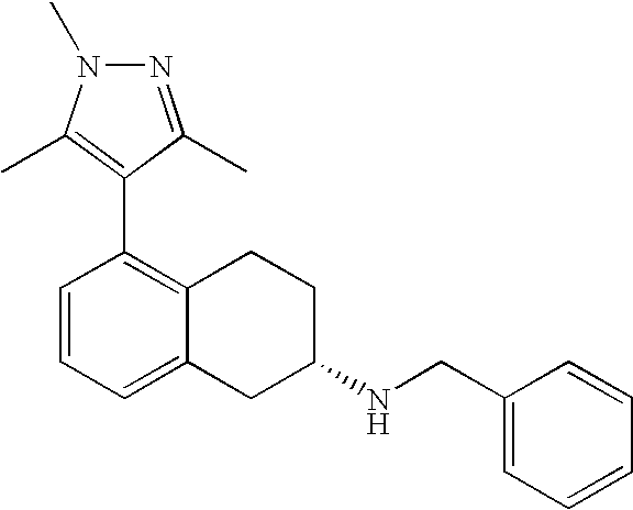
C1=CC=C2C(=C1C1=C(C)N(C)N=C1C)CCC(NCC1=CC=CC=C1)C2
